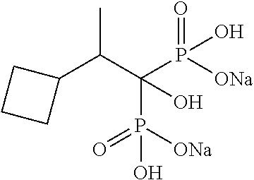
C1(C(C(P([ONa])(=O)O)(P([ONa])(=O)O)O)C)CCC1
